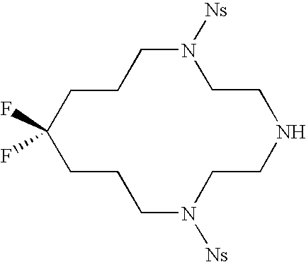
N1([Ns])CCCC(F)(F)CCCN([Ns])CCNCC1
